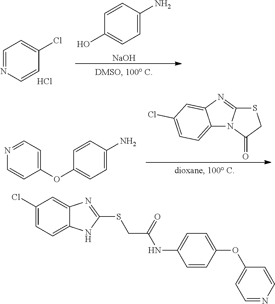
C1=NC=CC(Cl)=C1.Cl.C1=CC(N)=CC=C1O.[NaOH].C12=CC=C(Cl)C=C1N=C1N2C(=O)CS1.C1=CC(N)=CC=C1OC1=CC=NC=C1.C1(Cl)=CC=C2C(=C1)N=C(SCC(=O)NC1=CC=C(OC3=CC=NC=C3)C=C1)N2
